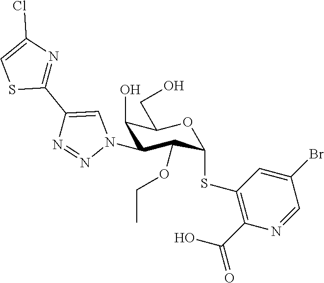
C1(O)C(N2C=C(C3=NC(Cl)=CS3)N=N2)C(OCC)C(SC2=C(C(O)=O)N=CC(Br)=C2)OC1CO
